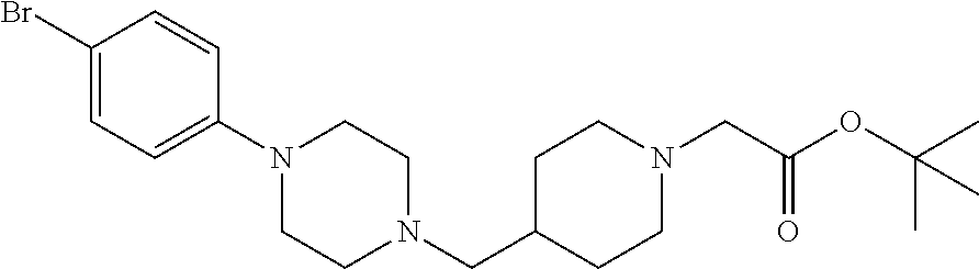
C1C(CN2CCN(C3=CC=C(Br)C=C3)CC2)CCN(CC(OC(C)(C)C)=O)C1
